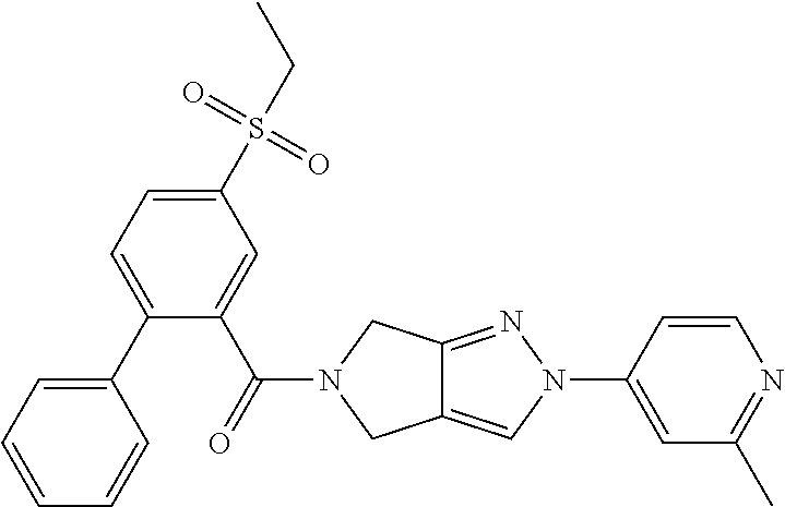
C1(C2=CC=C(S(=O)(CC)=O)C=C2C(=O)N2CC3=CN(C4=CC(C)=NC=C4)N=C3C2)=CC=CC=C1
